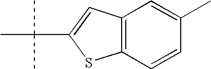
C1(C)=CC2=C(C=C1)SC(C(C)(C)C)=C2
